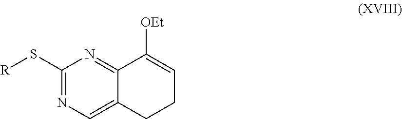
C1(S[R])=NC=C2C(=N1)C([OEt])=CCC2
